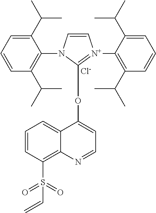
C1(C(C)C)=CC=CC(C(C)C)=C1N1C=C[N+](C2=C(C(C)C)C=CC=C2C(C)C)=C1OC1=CC=NC2=C(S(C=C)(=O)=O)C=CC=C12.[Cl-]
